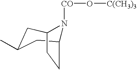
C1C2N([CO]O[C(CH3)3])C(CC1C)CC2
